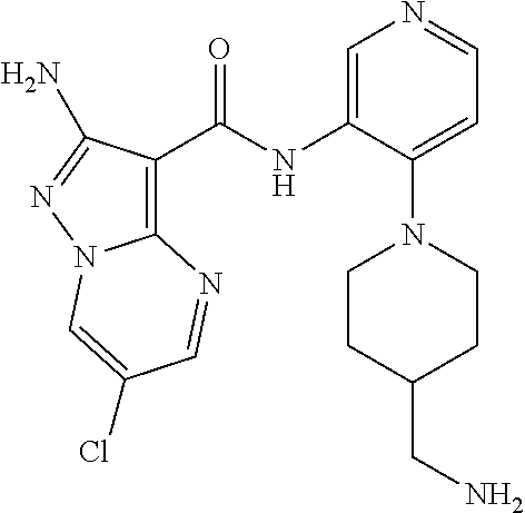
C12=C(C(NC3=CN=CC=C3N3CCC(CN)CC3)=O)C(N)=NN1C=C(Cl)C=N2
